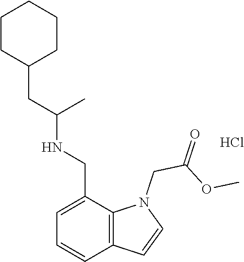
C1=C(CNC(CC2CCCCC2)C)C2=C(C=C1)C=CN2CC(OC)=O.Cl
